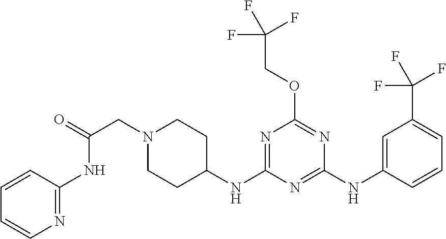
N1(CC(NC2=NC=CC=C2)=O)CCC(NC2=NC(OCC(F)(F)F)=NC(NC3=CC(C(F)(F)F)=CC=C3)=N2)CC1
